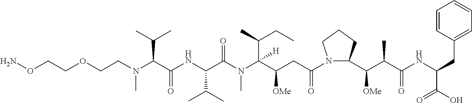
NOCCOCCN(C(C(NC(C(N(C(C(CC(N1C(C(C(C(NC(CC2=CC=CC=C2)C(O)=O)=O)C)[OMe])CCC1)=O)[OMe])(C(CC)C)[H])C)=O)C(C)C)=O)C(C)C)C
